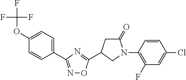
C1=C(C2=NOC(C3CC(=O)N(C4=C(F)C=C(Cl)C=C4)C3)=N2)C=CC(OC(F)(F)F)=C1
